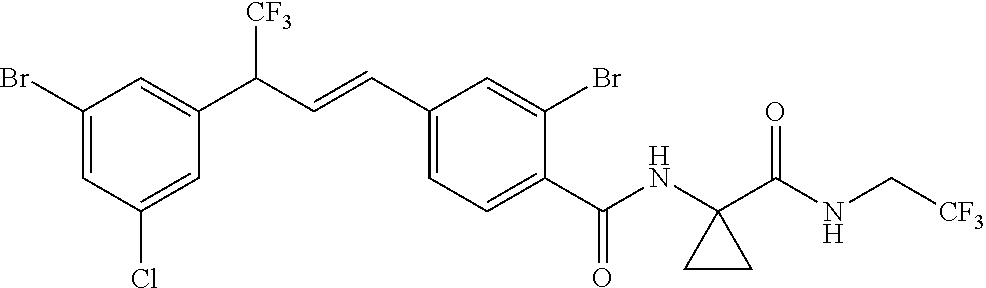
C1(Br)=CC(Cl)=CC(C(C=CC2=CC=C(C(NC3(C(NC[CF3])=O)CC3)=O)C(Br)=C2)[CF3])=C1
